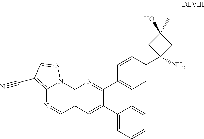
C12=C(C=C(C3=CC=CC=C3)C(C3=CC=C(C4(N)CC(O)(C)C4)C=C3)=N1)C=NC1=C(C#N)C=NN21
